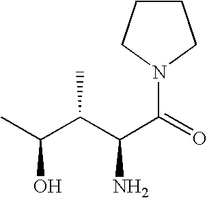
C1CCN(C(C(N)C(C)C(O)C)=O)C1
